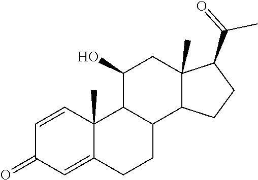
C1=CC2(C)C(=CC1=O)CCC1C2C(O)CC2(C)C1CCC2C(=O)C
